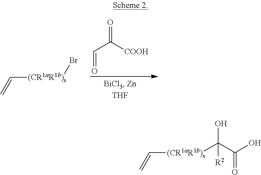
C=C[(CR1aR1b)x]C(C(O)=O)(O)[R2].O=CC(=O)[COOH].C=C[(CR1aR1b)x]Br
